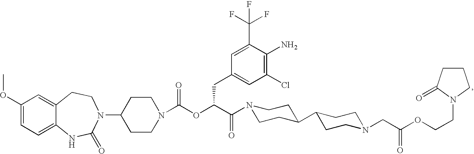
C1(OC)=CC=C2C(=C1)CCN(C1CCN(C(OC(C(=O)N3CCC(C4CCN(CC(OCCN5C(=O)CCC5)=O)CC4)CC3)CC3=CC(Cl)=C(N)C(C(F)(F)F)=C3)=O)CC1)C(=O)N2
